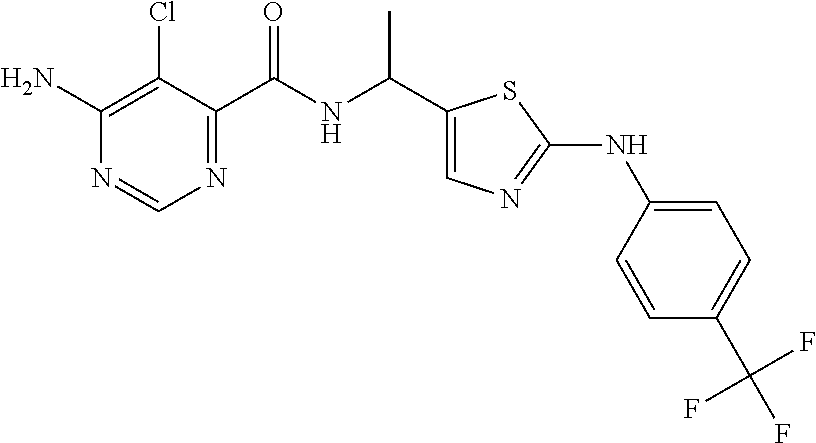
C1(N)=C(Cl)C(C(NC(C2=CN=C(NC3=CC=C(C(F)(F)F)C=C3)S2)C)=O)=NC=N1
